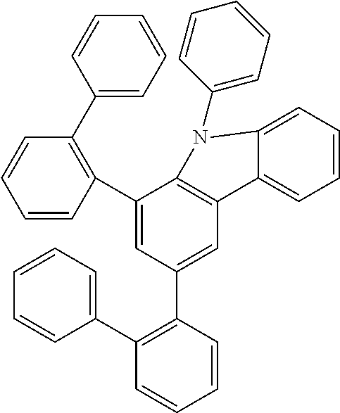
C1(C2=CC=CC=C2)=C(C2=CC3=C(C(C4=C(C5=CC=CC=C5)C=CC=C4)=C2)N(C2=CC=CC=C2)C2=CC=CC=C32)C=CC=C1
